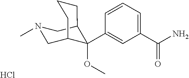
C1(C(N)=O)=CC=CC(C2(OC)C3CN(C)CC2CCC3)=C1.Cl
